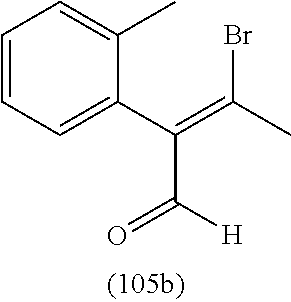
C1=CC=C(C(=C(C)Br)C([H])=O)C(C)=C1
